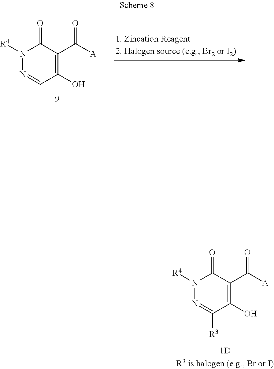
C1(O)=C(C([A])=O)C(=O)N([R4])N=C1.C1(O)=C(C([A])=O)C(=O)N([R4])N=C1[R3]
